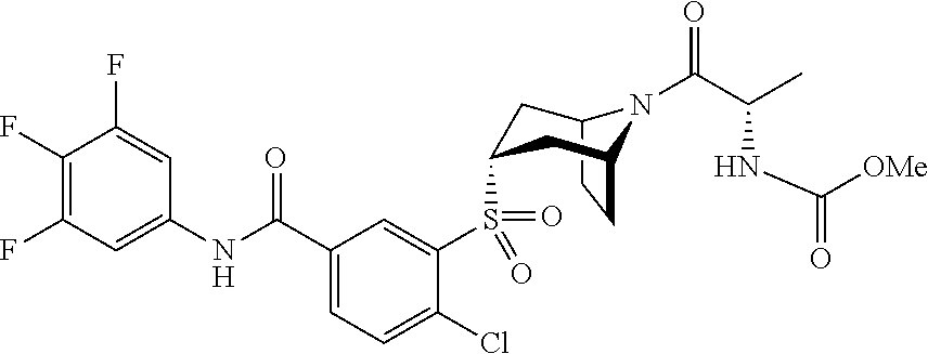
C12CCC(CC(S(C3=CC(C(NC4=CC(F)=C(F)C(F)=C4)=O)=CC=C3Cl)(=O)=O)C1)N2C(C(C)NC([OMe])=O)=O
